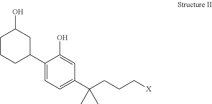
C1(C2CC(O)CCC2)=CC=C(C(CCC[X])(C)C)C=C1O
